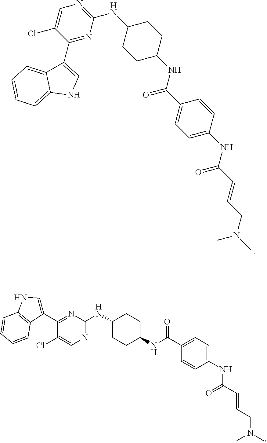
C1(C2=NC(NC3CCC(NC(=O)C4=CC=C(NC(=O)C=CCN(C)C)C=C4)CC3)=NC=C2Cl)=CNC2=CC=CC=C12.C1(C2=CNC3=C2C=CC=C3)=NC(NC2CCC(NC(=O)C3=CC=C(NC(=O)C=CCN(C)C)C=C3)CC2)=NC=C1Cl
